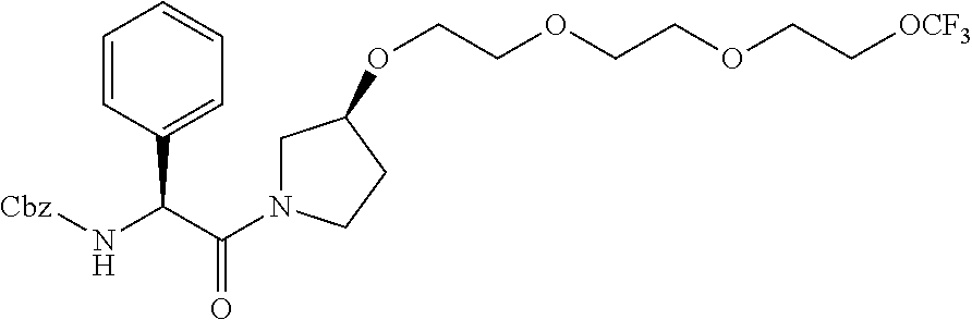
C1=CC(C(N[Cbz])C(N2CC(OCCOCCOCC[OCF3])CC2)=O)=CC=C1
